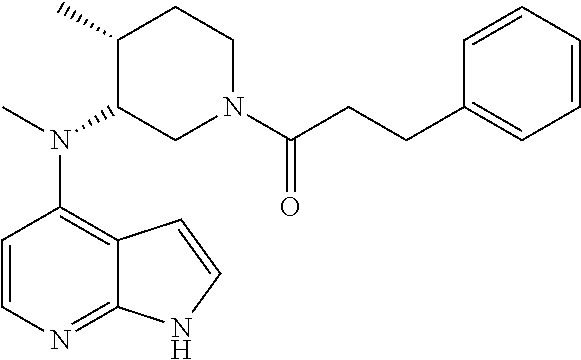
C1=CN=C2C(=C1N(C)C1CN(C(CCC3=CC=CC=C3)=O)CCC1C)C=CN2
